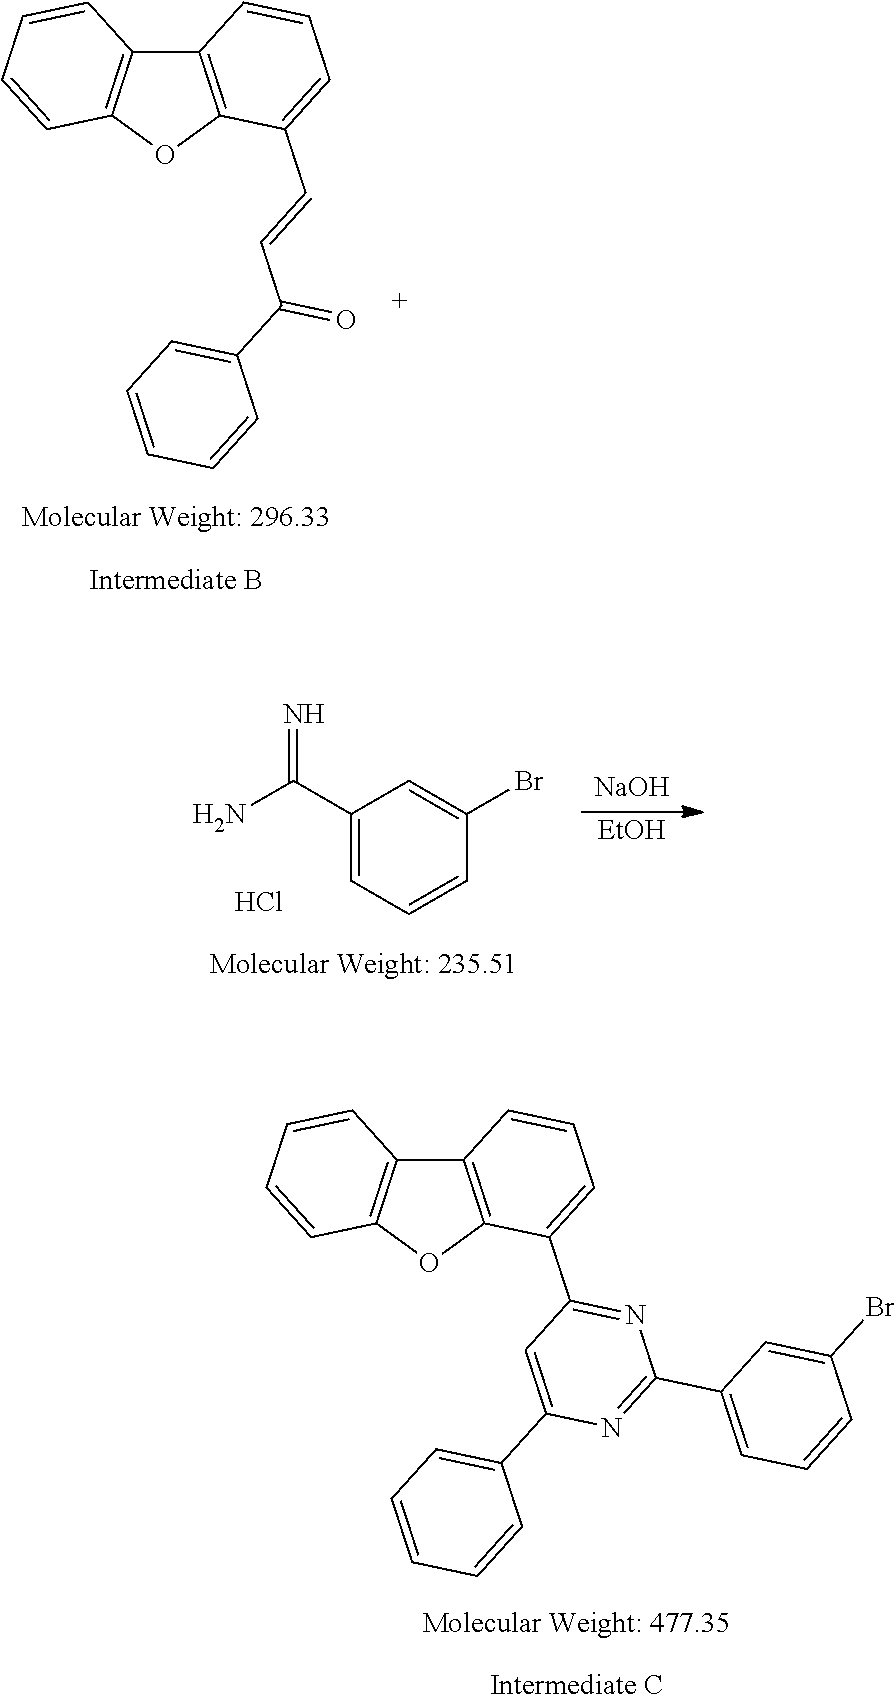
C12=C(OC3=C1C=CC=C3)C(C=CC(C1=CC=CC=C1)=O)=CC=C2.C1(C(N)=N)=CC=CC(Br)=C1.Cl.[NaOH].[EtOH].C12=C(OC3=C1C=CC=C3)C(C1=NC(C3=CC=CC(Br)=C3)=NC(C3=CC=CC=C3)=C1)=CC=C2
